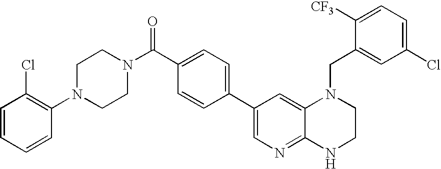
C1=C(C(=O)N2CCN(C3=C(Cl)C=CC=C3)CC2)C=CC(C2=CN=C3C(=C2)N(CC2=CC(Cl)=CC=C2[CF3])CCN3)=C1
